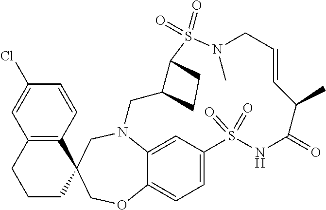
N12C3=CC(=CC=C3OCC3(C4=C(C=C(Cl)C=C4)CCC3)C1)S(=O)(=O)NC(=O)C(C)C=CCN(C)S(=O)(=O)C1C(C2)CC1
